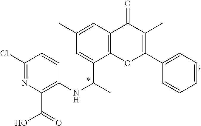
C1(C(C)NC2=C(C(=O)O)N=C(Cl)C=C2)=CC(C)=CC2=C1OC(C1=CC=CC=C1)=C(C)C2=O
